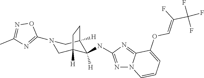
C1C2([H])C([H])(NC3=NN4C(=N3)C(OC=C(F)C(F)(F)F)=CC=C4)C([H])(CN1C1=NC(C)=NO1)CC2
